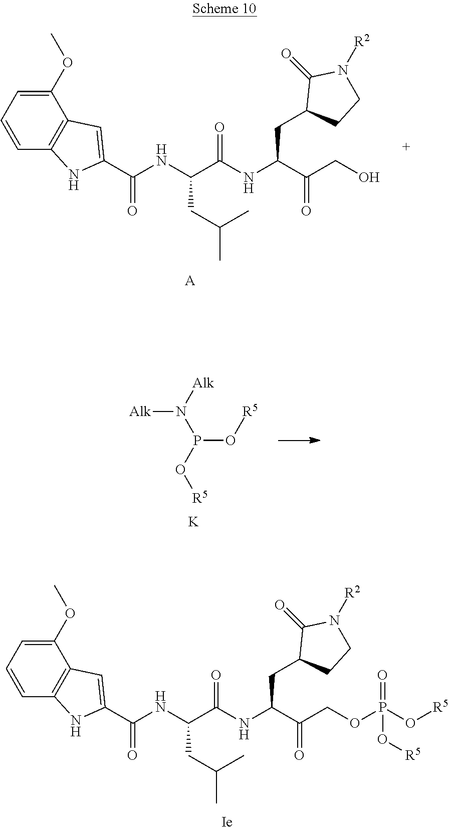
C1(OC)=CC=CC2=C1C=C(C(NC(C(NC(C(CO)=O)CC1CCN([R2])C1=O)=O)CC(C)C)=O)N2.[A].[Ie].C1(OC)=CC=CC2=C1C=C(C(NC(C(NC(C(COP(O[R5])(=O)O[R5])=O)CC1CCN([R2])C1=O)=O)CC(C)C)=O)N2.[K].[Alk]N([Alk])P(O[R5])O[R5]
